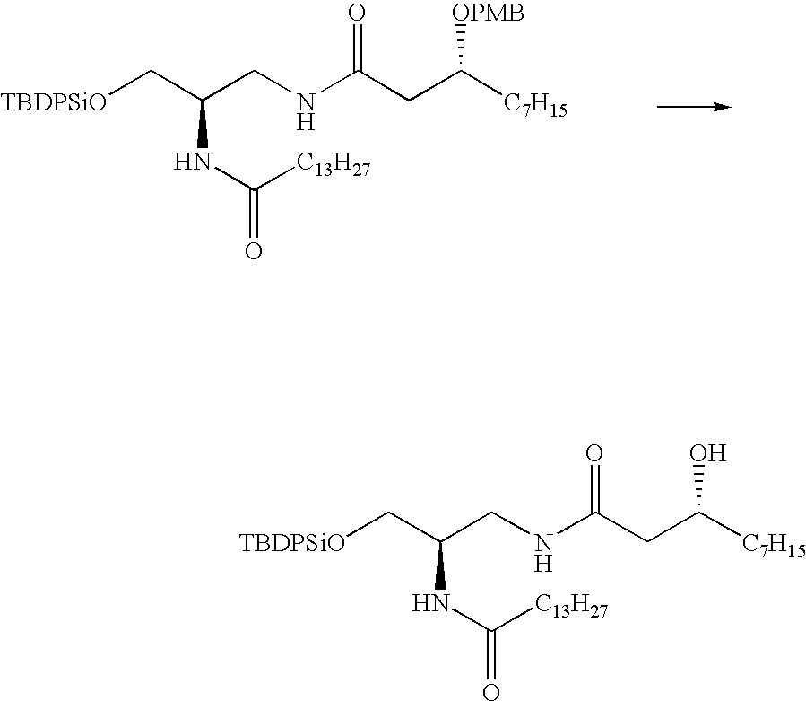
C([TBDPSiO])C(CNC(=O)CC([C7H15])O)NC([C13H27])=O.C([TBDPSiO])C(CNC(=O)CC([C7H15])[OPMB])NC([C13H27])=O
